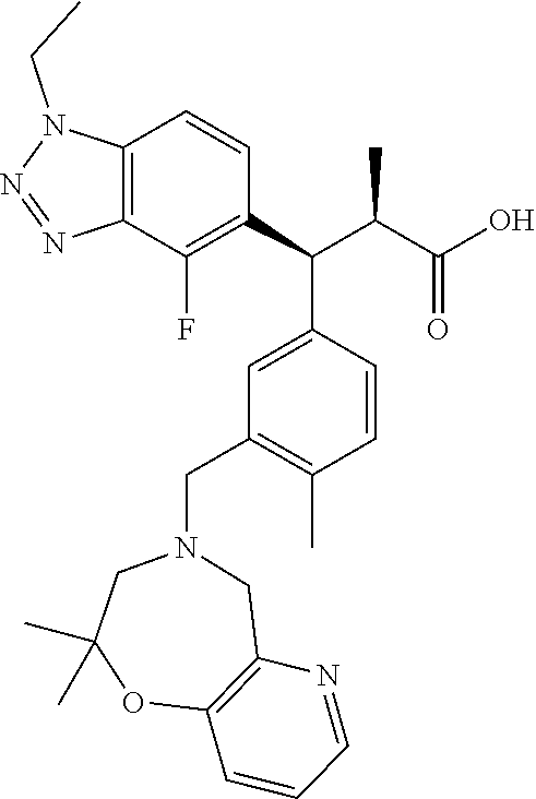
C12=C(C(F)=C(C(C(C(=O)O)C)C3=CC(CN4CC(C)(C)OC5=C(C4)N=CC=C5)=C(C)C=C3)C=C1)N=NN2CC
